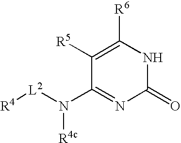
C1([R5])=C([R6])NC(=O)N=C1N([L2][R4])[R4c]
